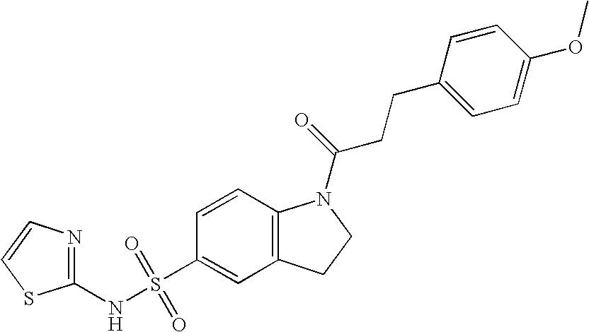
C1(NS(C2=CC3=C(C=C2)N(C(=O)CCC2=CC=C(OC)C=C2)CC3)(=O)=O)=NC=CS1
